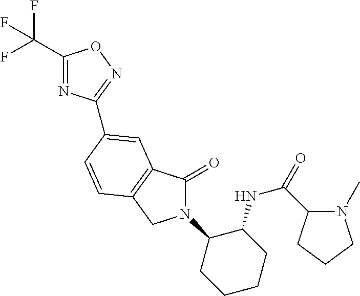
C1(C(F)(F)F)=NC(C2=CC3=C(CN(C4CCCCC4NC(=O)C4N(C)CCC4)C3=O)C=C2)=NO1
